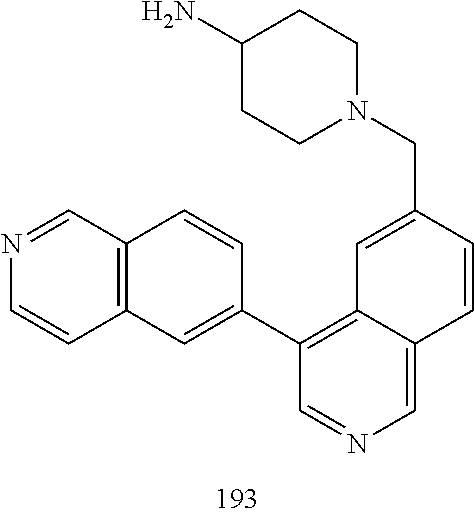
C1(N)CCN(CC2=CC3=C(C4=CC5=C(C=C4)C=NC=C5)C=NC=C3C=C2)CC1
